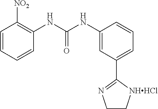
C1=CC=CC(NC(NC2=CC(C3=NCC[NHHCl]3)=CC=C2)=O)=C1[NO2]
